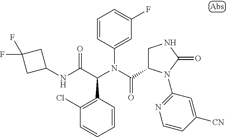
C1=CC(C(C(NC2CC(F)(F)C2)=O)N(C(=O)C2CNC(=O)N2C2=NC=CC([CN])=C2)C2=CC(F)=CC=C2)=C(Cl)C=C1
